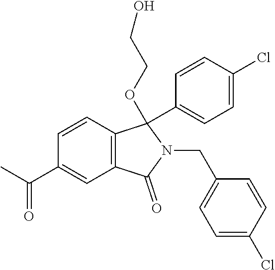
C1=CC2=C(C=C1C(C)=O)C(=O)N(CC1=CC=C(Cl)C=C1)C2(C1=CC=C(Cl)C=C1)OCCO
